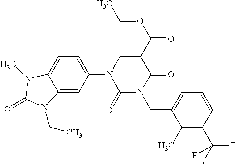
C1(=O)N(CC2=CC=CC(C(F)(F)F)=C2C)C(=O)C(C(OCC)=O)=CN1C1=CC=C2C(=C1)N(CC)C(=O)N2C
